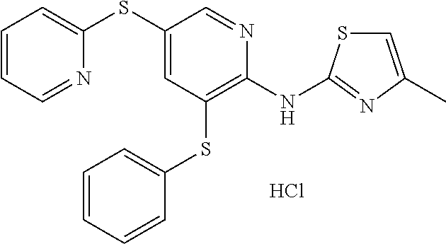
Cl.C1(SC2=CC(SC3=CC=CC=C3)=C(NC3=NC(C)=CS3)N=C2)=CC=CC=N1
